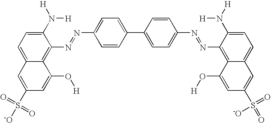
C1=C(S(=O)(=O)[-O])C=C(O[H])C2=C(N=NC3=CC=C(C4=CC=C(N=NC5=C6C(=CC=C5N([H])[H])C=C(S(=O)([-O])=O)C=C6O[H])C=C4)C=C3)C(N([H])[H])=CC=C12
